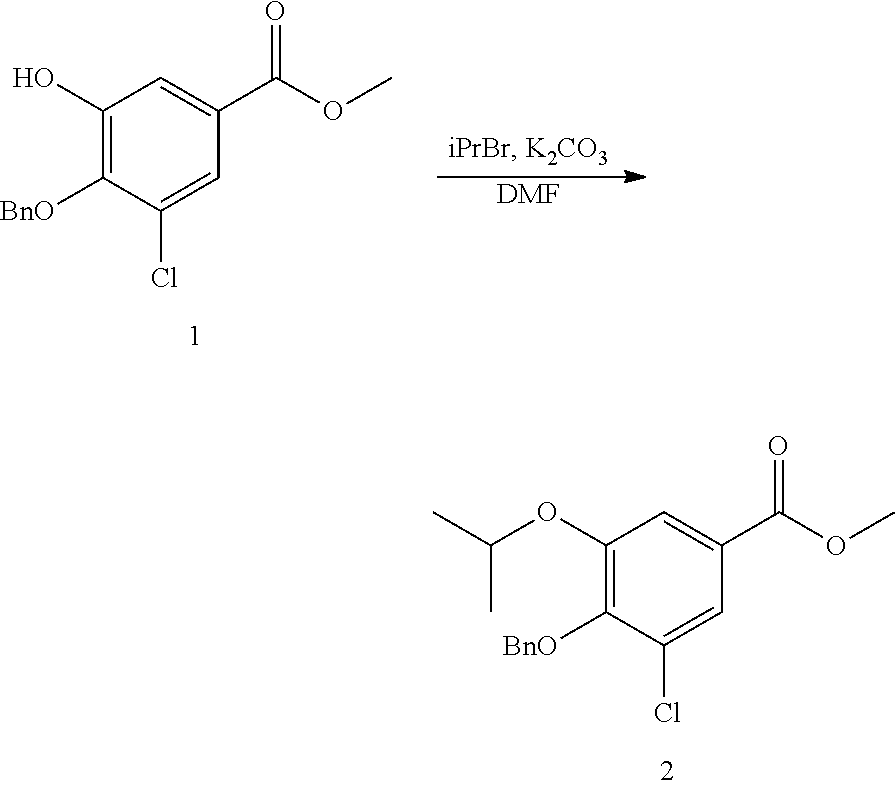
C1(OC(C)C)=C([BnO])C(Cl)=CC(C(OC)=O)=C1.C1(O)=C([BnO])C(Cl)=CC(C(OC)=O)=C1.[DMF]
